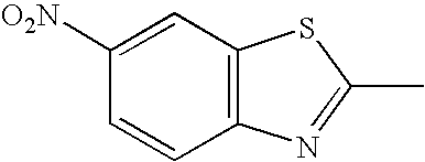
C1([O2N])=CC2=C(C=C1)N=C(C)S2
